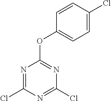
N1=C(Cl)N=C(Cl)N=C1OC1=CC=C(Cl)C=C1
